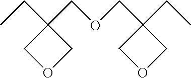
C1OCC1(CC)COCC1(CC)COC1
